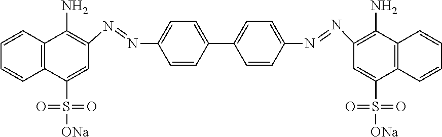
C1=CC2=C(C=C1)C(N)=C(N=NC1=CC=C(C3=CC=C(N=NC4=C(N)C5=C(C=CC=C5)C(S([ONa])(=O)=O)=C4)C=C3)C=C1)C=C2S([ONa])(=O)=O
